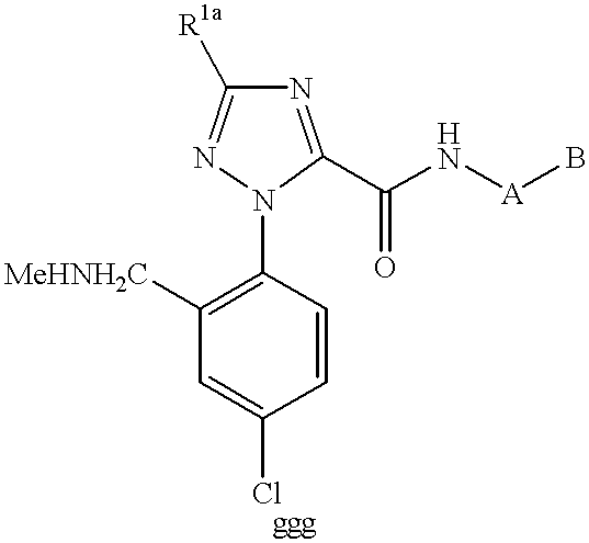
C1([MeHNH2C])=C(N2C(C(N[A]B)=O)=NC([R1a])=N2)C=CC(Cl)=C1
